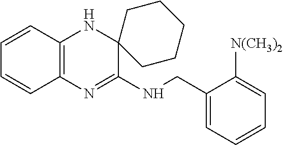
C1=CC2=C(C=C1)N=C(NCC1=CC=CC=C1[N(CH3)2])C1(N2)CCCCC1
